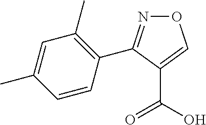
O1N=C(C2=C(C)C=C(C)C=C2)C(C(O)=O)=C1
